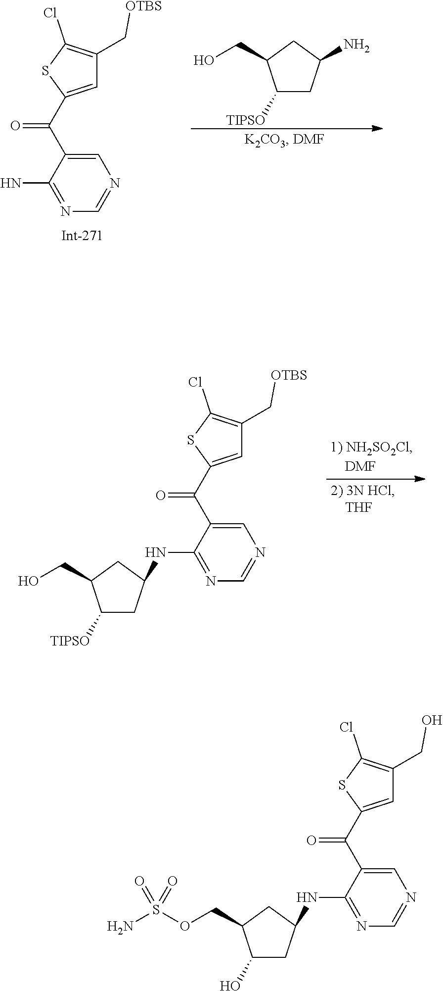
C1([TIPSO])CC(N)CC1CO.C1=C(C(C2=CC(C[OTBS])=C(Cl)S2)=O)C(N)=NC=N1.C1=C(C(C2=CC(C[OTBS])=C(Cl)S2)=O)C(NC2CC([TIPSO])C(CO)C2)=NC=N1.C1=C(C(C2=CC(CO)=C(Cl)S2)=O)C(NC2CC(O)C(COS(N)(=O)=O)C2)=NC=N1
